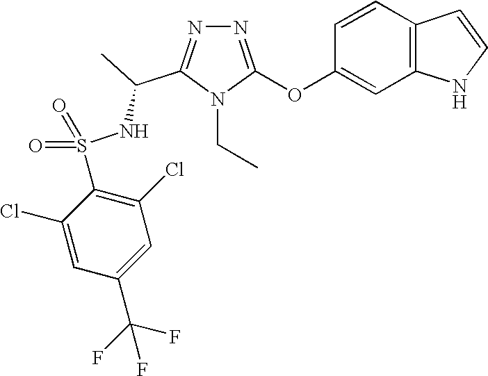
N1=C(OC2=CC3=C(C=C2)C=CN3)N(CC)C(C(C)NS(C2=C(Cl)C=C(C(F)(F)F)C=C2Cl)(=O)=O)=N1
